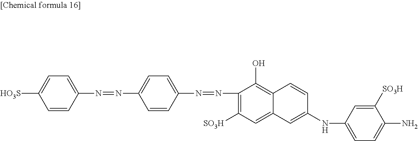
[HO3S]C1=CC=C(N=NC2=CC=C(N=NC3=C([SO3H])C=C4C(=C3O)C=CC(NC3=CC=C(N)C([SO3H])=C3)=C4)C=C2)C=C1
